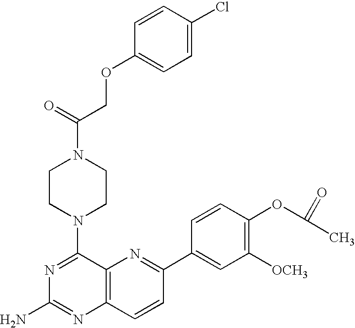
N1=C(N2CCN(C(=O)COC3=CC=C(Cl)C=C3)CC2)C2=C(N=C1N)C=CC(C1=CC([OCH3])=C(OC(C)=O)C=C1)=N2
